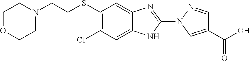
S(C1=C(Cl)C=C2C(=C1)N=C(N1C=C(C(O)=O)C=N1)N2)CCN1CCOCC1
